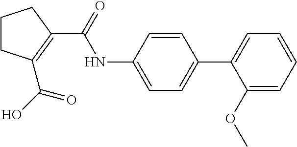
C1CC(C(O)=O)=C(C(=O)NC2=CC=C(C3=CC=CC=C3OC)C=C2)C1
